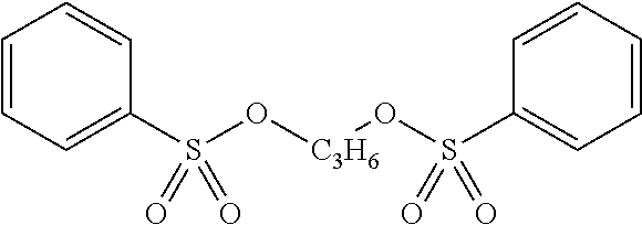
C1=CC=C(S(O[C3H6]OS(C2=CC=CC=C2)(=O)=O)(=O)=O)C=C1
